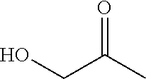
C(O)C(=O)C
